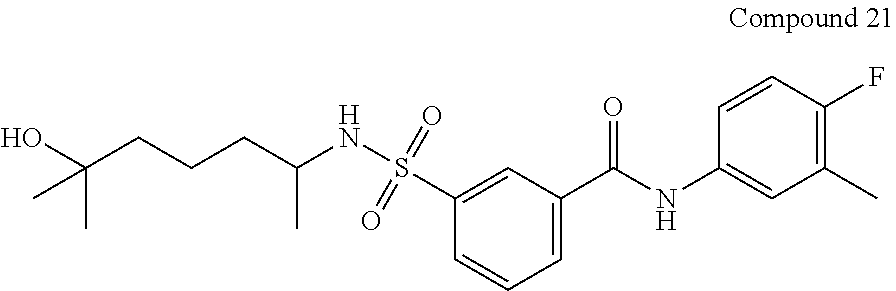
C1=C(S(NC(CCCC(O)(C)C)C)(=O)=O)C=CC=C1C(NC1=CC(C)=C(F)C=C1)=O
